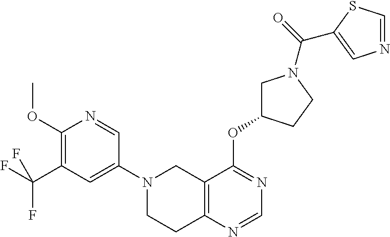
C1(N2CCC3=C(C2)C(OC2CN(C(=O)C4=CN=CS4)CC2)=NC=N3)=CC(C(F)(F)F)=C(OC)N=C1
